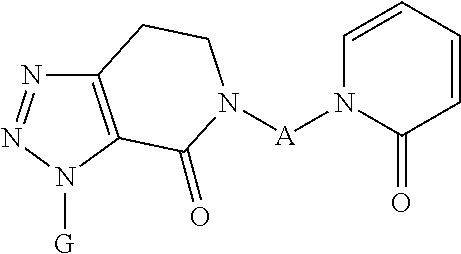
C12=C(N([G])N=N1)C(=O)N([A]N1C(=O)C=CC=C1)CC2
